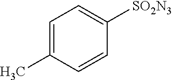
C1=C(C)C=CC([SO2N3])=C1
